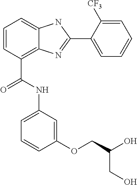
C1=CC(C(=O)NC2=CC=CC(OCC(CO)O)=C2)=C2C(=C1)NC(C1=CC=CC=C1[CF3])=N2
